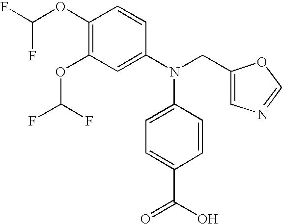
C1(OC(F)F)=C(OC(F)F)C=C(N(CC2=CN=CO2)C2=CC=C(C(O)=O)C=C2)C=C1
